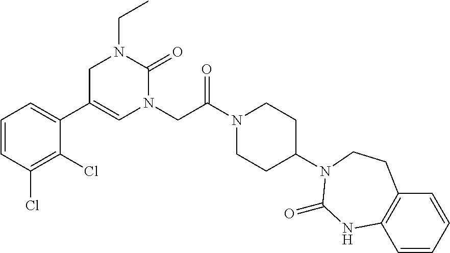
C1=CC(Cl)=C(Cl)C(C2=CN(CC(N3CCC(N4CCC5=C(C=CC=C5)NC4=O)CC3)=O)C(=O)N(CC)C2)=C1
